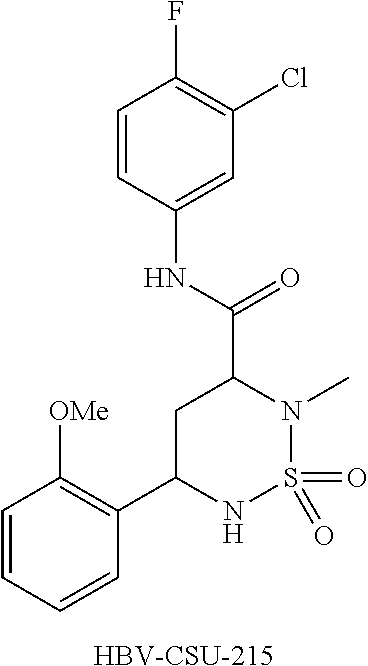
C1=CC(NC(C2CC(C3=C([OMe])C=CC=C3)NS(=O)(=O)N2C)=O)=CC(Cl)=C1F.[HBV-CSU-215]
